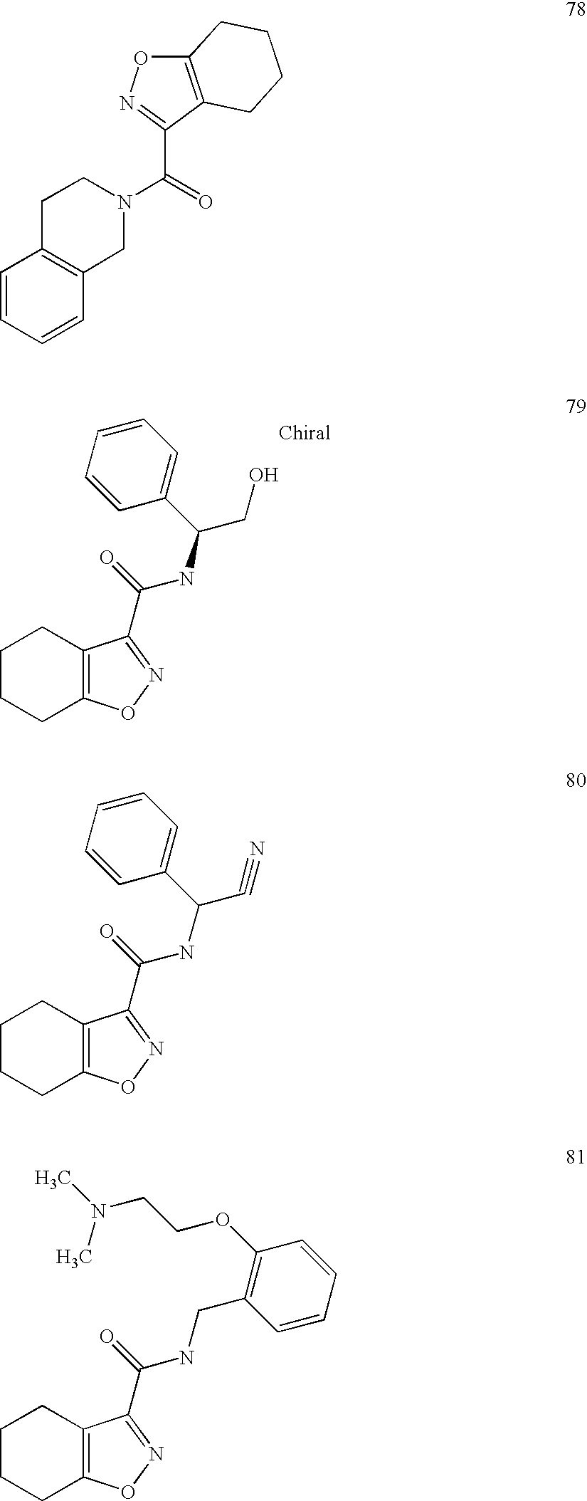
C1CCC2=C(C1)C(C(=O)NC(C1=CC=CC=C1)CO)=NO2.C1=CC=CC2=C1CCN(C(=O)C1=NOC3=C1CCCC3)C2.C1CCC2=C(C1)C(C(=O)NC(C1=CC=CC=C1)C#N)=NO2.C1CCC2=C(C1)C(C(NCC1=C(OCCN(C)C)C=CC=C1)=O)=NO2
